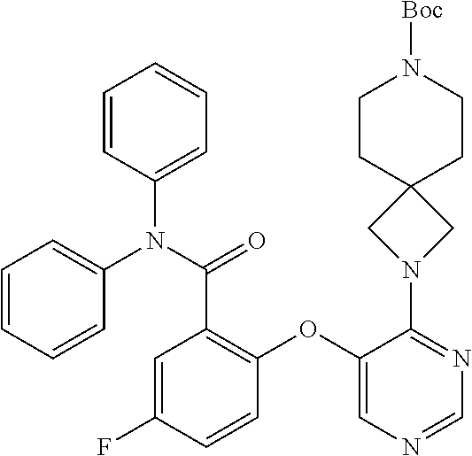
N(C1=CC=CC=C1)(C(C1=C(OC2=CN=CN=C2N2CC3(C2)CCN([Boc])CC3)C=CC(F)=C1)=O)C1=CC=CC=C1
